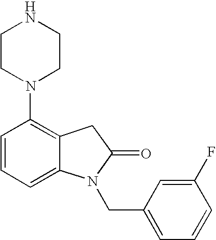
C1=CC=C2C(=C1N1CCNCC1)CC(=O)N2CC1=CC=CC(F)=C1
